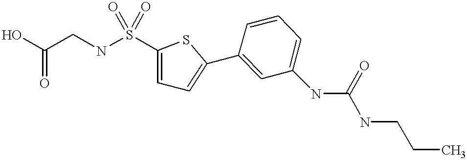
C1=CC(C2=CC=C(S(NCC(O)=O)(=O)=O)S2)=CC(NC(NCCC)=O)=C1
